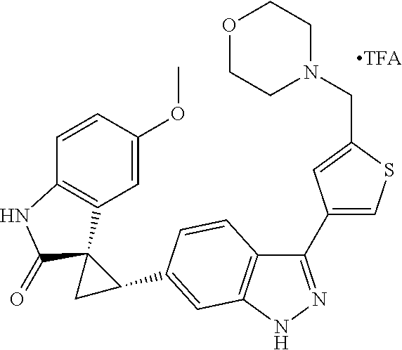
C1=CC(OC)=CC2=C1NC(=O)C21CC1C1=CC2=C(C(C3=CSC(CN4CCOCC4)=C3)=NN2)C=C1
